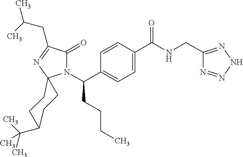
C1C(C(C)(C)C)CCC2(C1)N(C(CCCC)C1=CC=C(C(=O)NCC3=NNN=N3)C=C1)C(=O)C(CC(C)C)=N2
